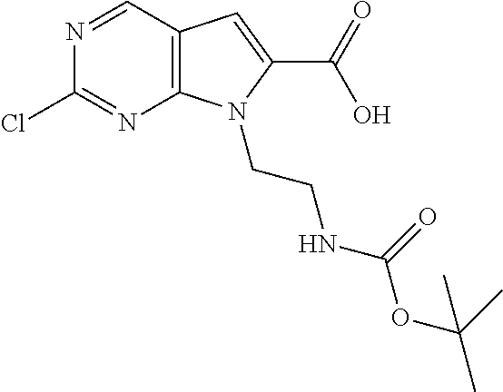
C12=C(C=NC(Cl)=N1)C=C(C(=O)O)N2CCNC(OC(C)(C)C)=O
